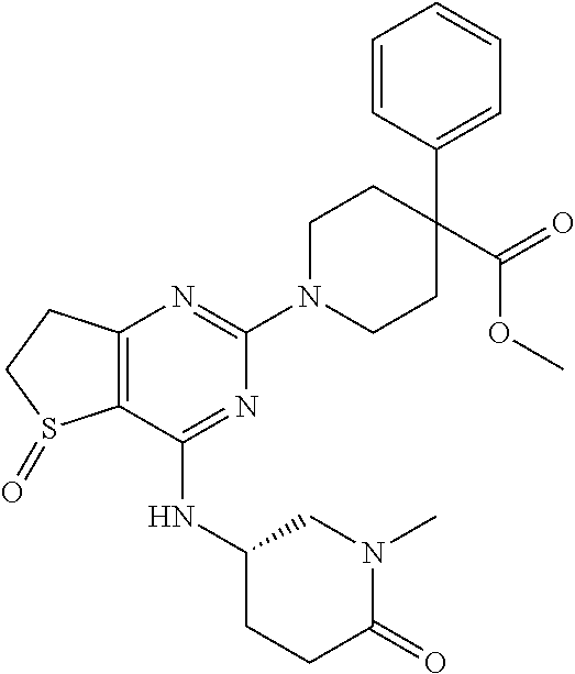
C12=C(C(NC3CCC(=O)N(C)C3)=NC(N3CCC(C(=O)OC)(C4=CC=CC=C4)CC3)=N1)S(=O)CC2
